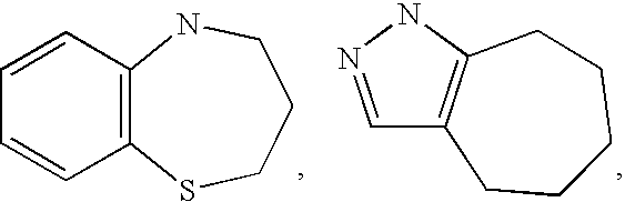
C12=C(C=CC=C1)NCCCS2.C1=NNC2=C1CCCCC2
